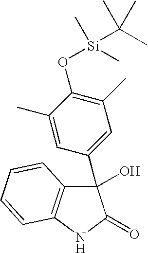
[Si](C(C)(C)C)(C)(C)OC1=C(C)C=C(C2(O)C3=C(NC2=O)C=CC=C3)C=C1C
